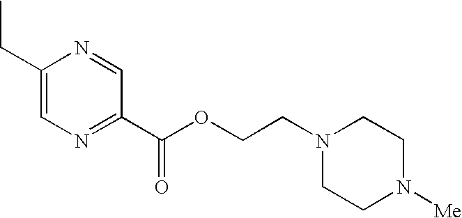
C1(CC)=CN=C(C(OCCN2CCN([Me])CC2)=O)C=N1
